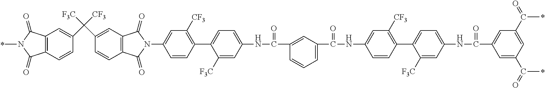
C12=C(C=CC(C(C3=CC4=C(C=C3)C(=O)N(C3=CC([CF3])=C(C5=CC=C(NC(=O)C6=CC(C(=O)NC7=CC([CF3])=C(C8=CC=C(NC(=O)C9=CC(C(=O)C)=CC(C(=O)C)=C9)C=C8[F3C])C=C7)=CC=C6)C=C5[F3C])C=C3)C4=O)([F3C])[CF3])=C1)C(=O)N(C)C2=O
